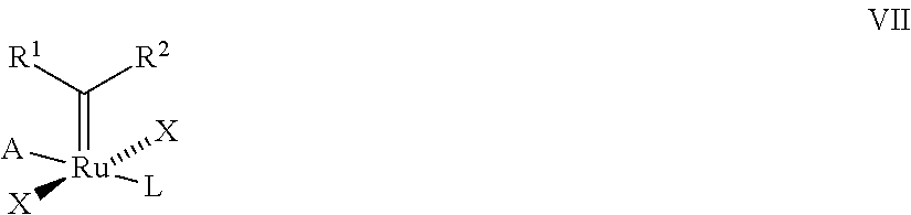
C(=[Ru]([X])([A])([L])[X])([R1])[R2]
